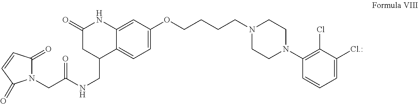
C1(=O)CC(CNC(CN2C(=O)C=CC2=O)=O)C2=CC=C(OCCCCN3CCN(C4=C(Cl)C([Cl.:])=CC=C4)CC3)C=C2N1
